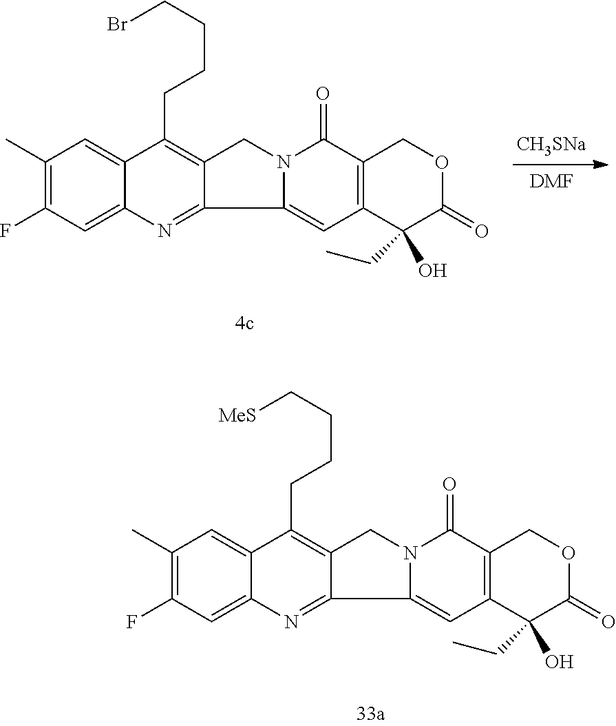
C(C1=C2C(=NC3=CC(F)=C(C)C=C13)C1=CC3=C(C(=O)N1C2)COC(=O)C3(O)CC)CCCBr.[CH3SNa].[DMF].C(C1=C2C(=NC3=CC(F)=C(C)C=C13)C1=CC3=C(C(=O)N1C2)COC(=O)C3(O)CC)CCC[MeS]
